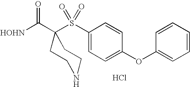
[HOHN]C(C1(S(C2=CC=C(OC3=CC=CC=C3)C=C2)(=O)=O)CCNCC1)=O.Cl
